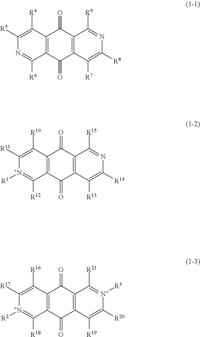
C12=C(C([R7])=C([R8])N=C1[R9])C(=O)C1=C(C2=O)C([R4])=C([R5])N=C1[R6].C12=C(C([R13])=C([R14])N=C1[R15])C(=O)C1=C(C2=O)C([R10])=C([R11])[N+]([R1])=C1[R12].C12=C(C([R19])=C([R20])[N+]([R3])=C1[R21])C(=O)C1=C(C2=O)C([R16])=C([R17])[N+]([R2])=C1[R18]
